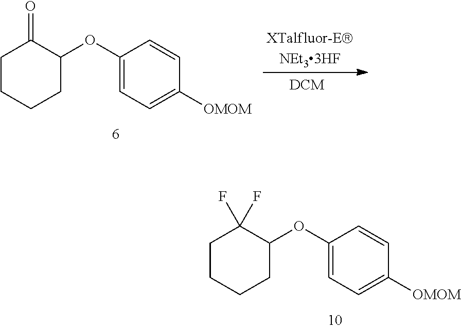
C1CCCC(OC2=CC=C([OMOM])C=C2)C1(F)F.C1CCCC(OC2=CC=C([OMOM])C=C2)C1=O
